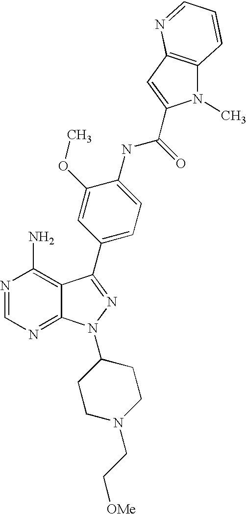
N1=CN=C2C(=C1N)C(C1=CC=C(NC(=O)C3=CC4=C(N3C)C=CC=N4)C(OC)=C1)=NN2C1CCN(CC[OMe])CC1
